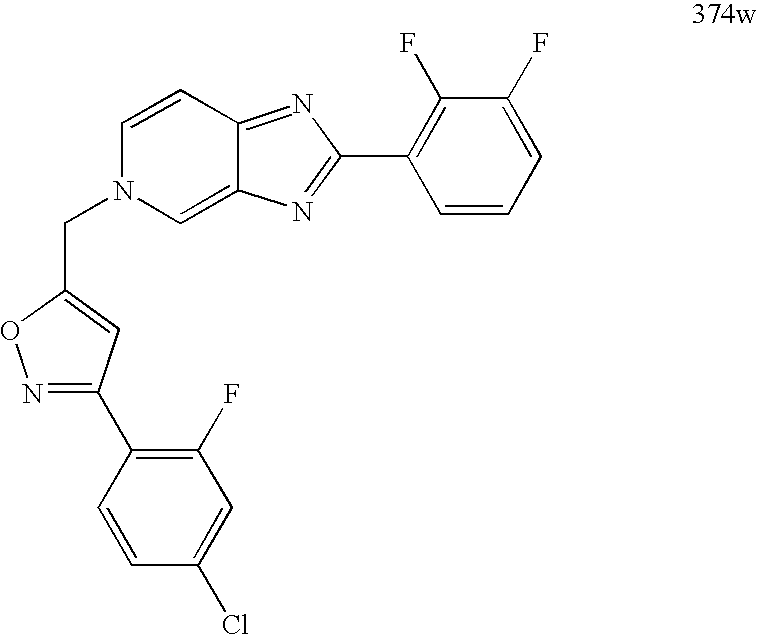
C1=CC2=NC(C3=C(F)C(F)=CC=C3)=NC2=CN1CC1=CC(C2=C(F)C=C(Cl)C=C2)=NO1
